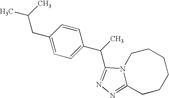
C1=CC(CC(C)C)=CC=C1C(C)C1=NN=C2N1CCCCCC2
